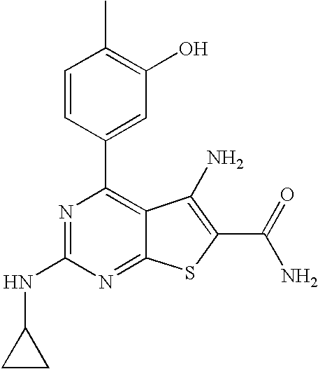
C1=CC(C2=C3C(=NC(NC4CC4)=N2)SC(C(N)=O)=C3N)=CC(O)=C1C
